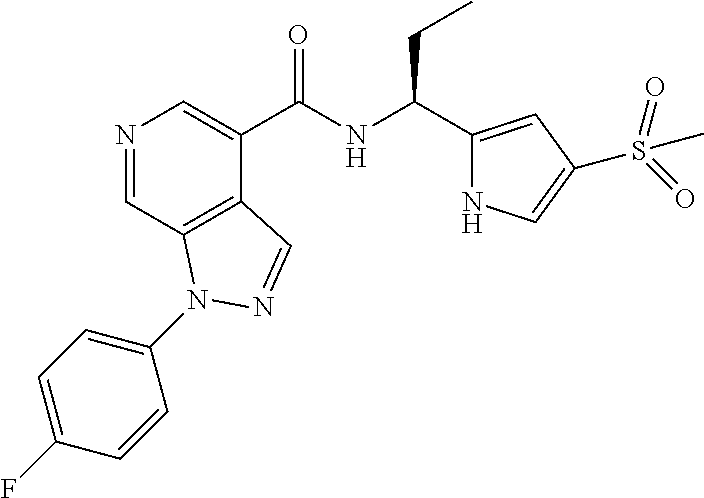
N1=CC2=C(C(C(NC(C3=CC(S(=O)(=O)C)=CN3)CC)=O)=C1)C=NN2C1=CC=C(F)C=C1
